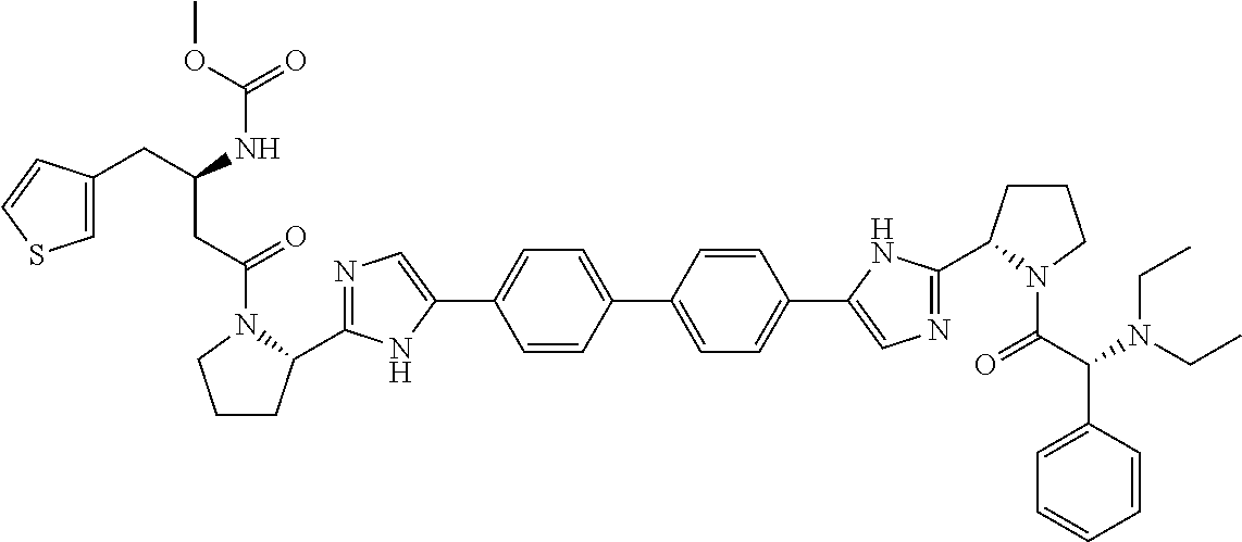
C1=CC(C2=CC=C(C3=CN=C(C4CCCN4C(C(N(CC)CC)C4=CC=CC=C4)=O)N3)C=C2)=CC=C1C1=CN=C(C2CCCN2C(CC(CC2=CSC=C2)NC(=O)OC)=O)N1
